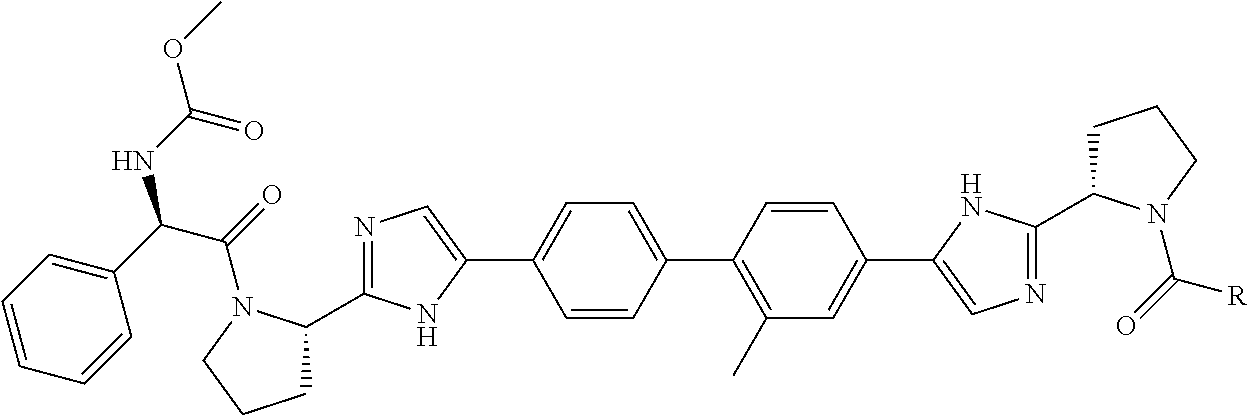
C1=CC(C2=C(C)C=C(C3=CN=C(C4CCCN4C(=O)[R])N3)C=C2)=CC=C1C1=CN=C(C2CCCN2C(C(NC(=O)OC)C2=CC=CC=C2)=O)N1
